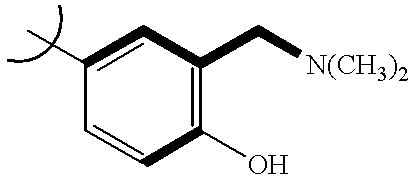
C1(C)=CC(C[N(CH3)2])=C(O)C=C1
